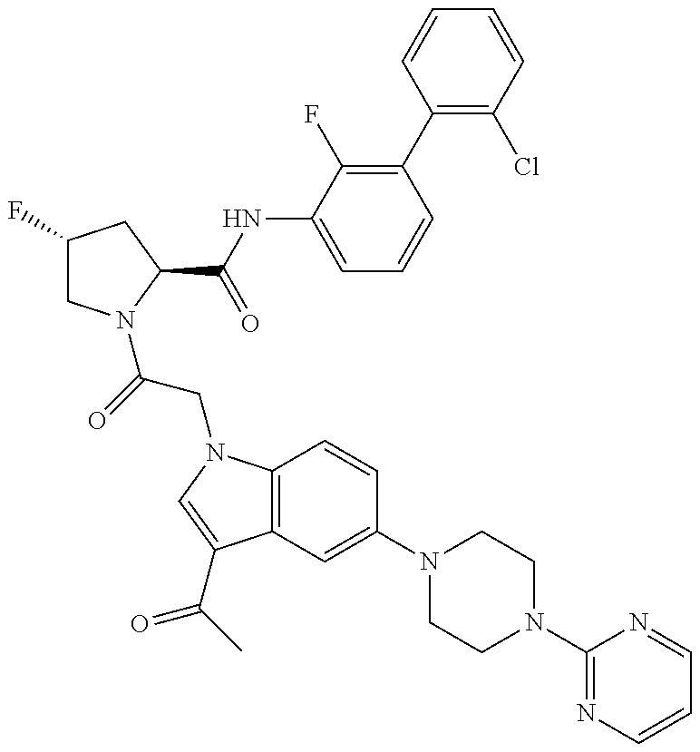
C1(F)CN(C(CN2C3=C(C(C(=O)C)=C2)C=C(N2CCN(C4=NC=CC=N4)CC2)C=C3)=O)C(C(=O)NC2=CC=CC(C3=C(Cl)C=CC=C3)=C2F)C1
